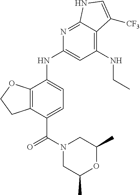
C12=C(C(NC3=CC(NCC)=C4C(=N3)NC=C4[CF3])=CC=C1C(=O)N1CC(C)OC(C)C1)OCC2
